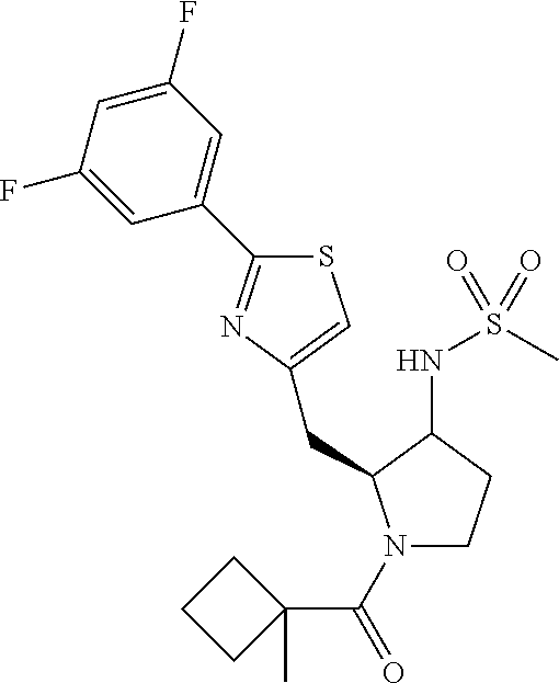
S1C(C2=CC(F)=CC(F)=C2)=NC(CC2N(C(C3(C)CCC3)=O)CCC2NS(C)(=O)=O)=C1
